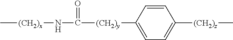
C1=C([(CH2)y]C(N[(CH2)x]C)=O)C=CC([(CH2)z]C)=C1
